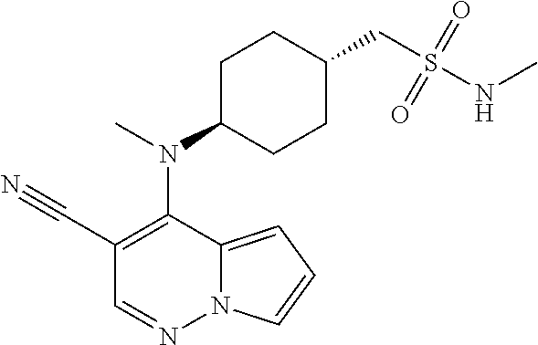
C1(C#N)=C(N(C)C2CCC(CS(NC)(=O)=O)CC2)C2=CC=CN2N=C1
